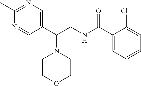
C1(C(CNC(C2=CC=CC=C2Cl)=O)N2CCOCC2)=CN=C(C)N=C1
